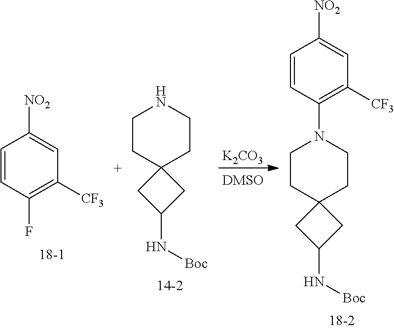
[K2CO3].C1CC2(CCN1C1=C([CF3])C=C([NO2])C=C1)CC(N[Boc])C2.C1=CC(F)=C([CF3])C=C1[NO2].C1CC2(CCN1)CC(N[Boc])C2
